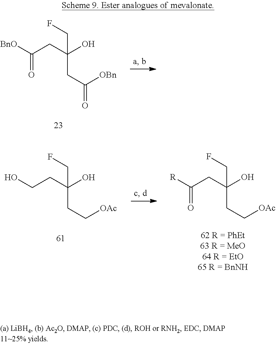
[BnO]C(CC(O)(CF)CC([OBn])=O)=O.OCCC(O)(CF)CC[OAc].[R]C(CC(O)(CF)CC[OAc])=O
